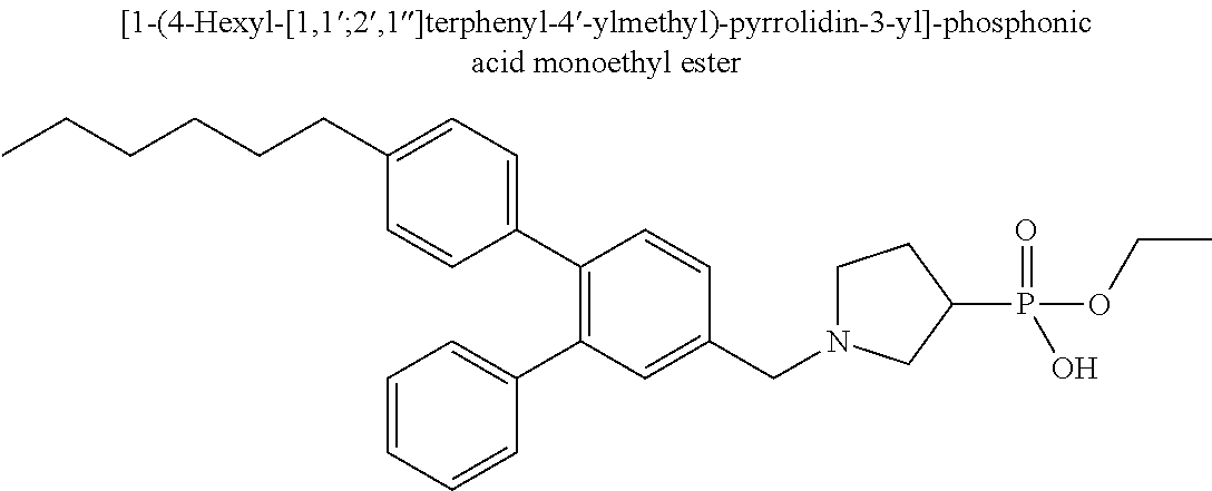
C(CCCC1=CC=C(C2=C(C3=CC=CC=C3)C=C(CN3CCC(P(OCC)(O)=O)C3)C=C2)C=C1)CC
